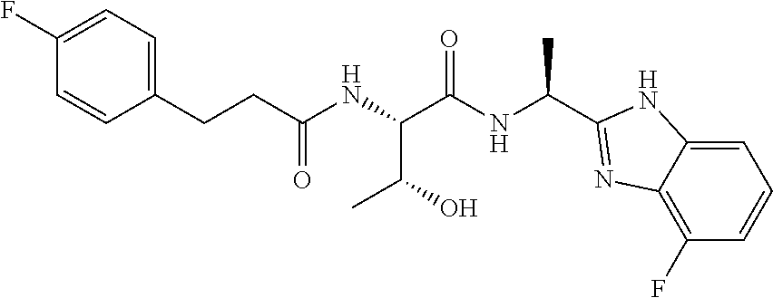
C1=CC(CCC(=O)NC(C(C)O)C(=O)NC(C2=NC3=C(F)C=CC=C3N2)C)=CC=C1F
